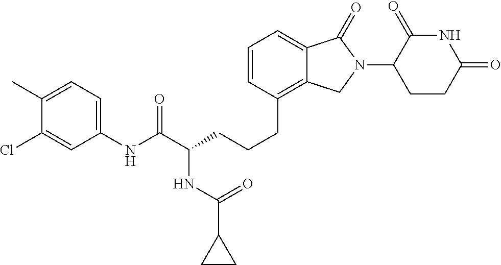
C(CCC1=C2C(=CC=C1)C(=O)N(C1C(=O)NC(=O)CC1)C2)C(C(NC1=CC=C(C)C(Cl)=C1)=O)NC(C1CC1)=O
